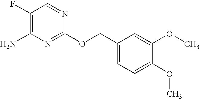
C1(F)=C(N)N=C(OCC2=CC=C(OC)C(OC)=C2)N=C1
